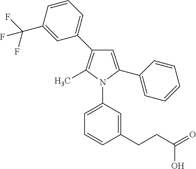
C1=C(C2=CC=CC=C2)N(C2=CC=CC(CCC(=O)O)=C2)C(C)=C1C1=CC=CC(C(F)(F)F)=C1
